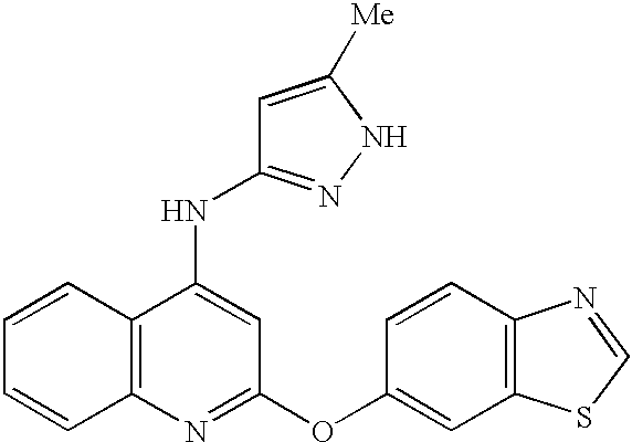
C12=C(C(NC3=NNC([Me])=C3)=CC(OC3=CC4=C(C=C3)N=CS4)=N1)C=CC=C2
